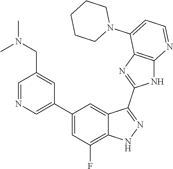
C1=NC=C(C2=CC(F)=C3C(=C2)C(C2=NC4=C(N2)N=CC=C4N2CCCCC2)=NN3)C=C1CN(C)C
